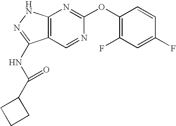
C12=C(C=NC(OC3=C(F)C=C(F)C=C3)=N1)C(NC(C1CCC1)=O)=NN2
